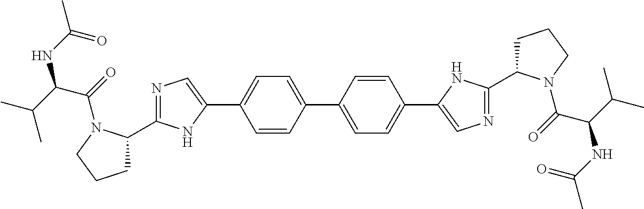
C1=CC(C2=CC=C(C3=CN=C(C4CCCN4C(=O)C(C(C)C)NC(=O)C)N3)C=C2)=CC=C1C1=CN=C(C2CCCN2C(=O)C(NC(=O)C)C(C)C)N1
